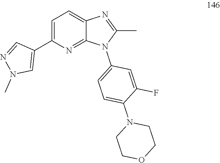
C1(C2=CC=C3C(=N2)N(C2=CC=C(N4CCOCC4)C(F)=C2)C(C)=N3)=CN(C)N=C1
